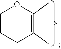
C1(C)=C(C)OCCC1
